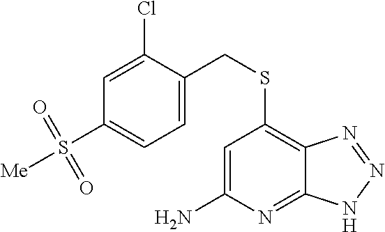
C1=C(N)N=C2C(=C1SCC1=CC=C(S([Me])(=O)=O)C=C1Cl)N=NN2
